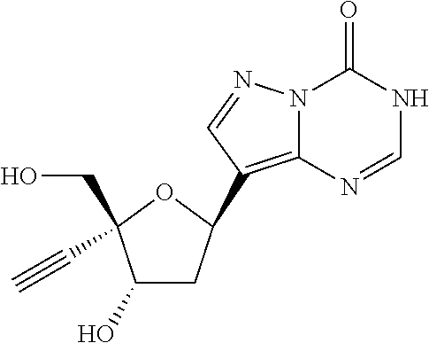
N12C(=C(C3CC(O)C(CO)(C#C)O3)C=N1)N=CNC2=O
